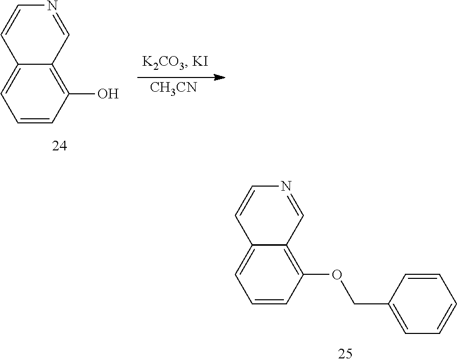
C1=CC(O)=C2C(=C1)C=CN=C2.[CH3CN].C1=CC(OCC2=CC=CC=C2)=C2C(=C1)C=CN=C2
